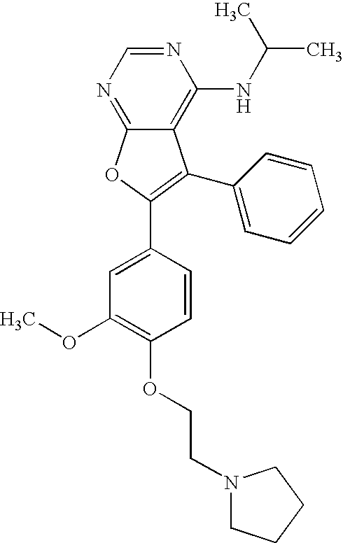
C12=NC=NC(NC(C)C)=C1C(C1=CC=CC=C1)=C(C1=CC(OC)=C(OCCN3CCCC3)C=C1)O2
